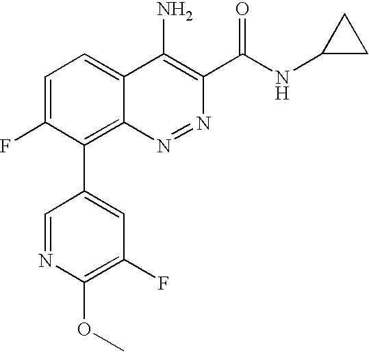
C1=NC(OC)=C(F)C=C1C1=C2C(=CC=C1F)C(N)=C(C(NC1CC1)=O)N=N2
